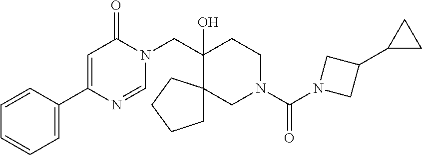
C1(C2=CC=CC=C2)=CC(=O)N(CC2(O)CCN(C(=O)N3CC(C4CC4)C3)CC23CCCC3)C=N1
